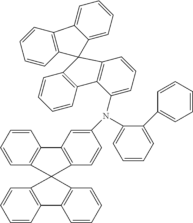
C1=CC2=C(C=C1)C1(C3=C2C=CC=C3)C2=C(C=CC=C2)C2=C1C=CC(N(C1=CC=CC=C1C1=CC=CC=C1)C1=CC=CC3=C1C1=C(C=CC=C1)C31C3=CC=CC=C3C3=C1C=CC=C3)=C2
